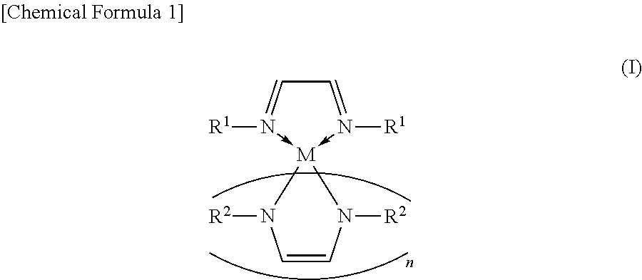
C1=CN([R2])[M]2(-N([R1])=CC=N->2[R1])N1[R2]
